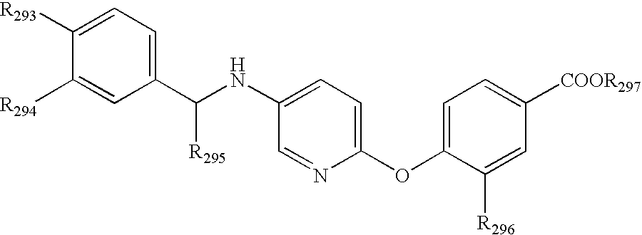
C1(C(NC2=CC=C(OC3=CC=C([COOR297])C=C3[R296])N=C2)[R295])=CC=C([R293])C([R294])=C1
